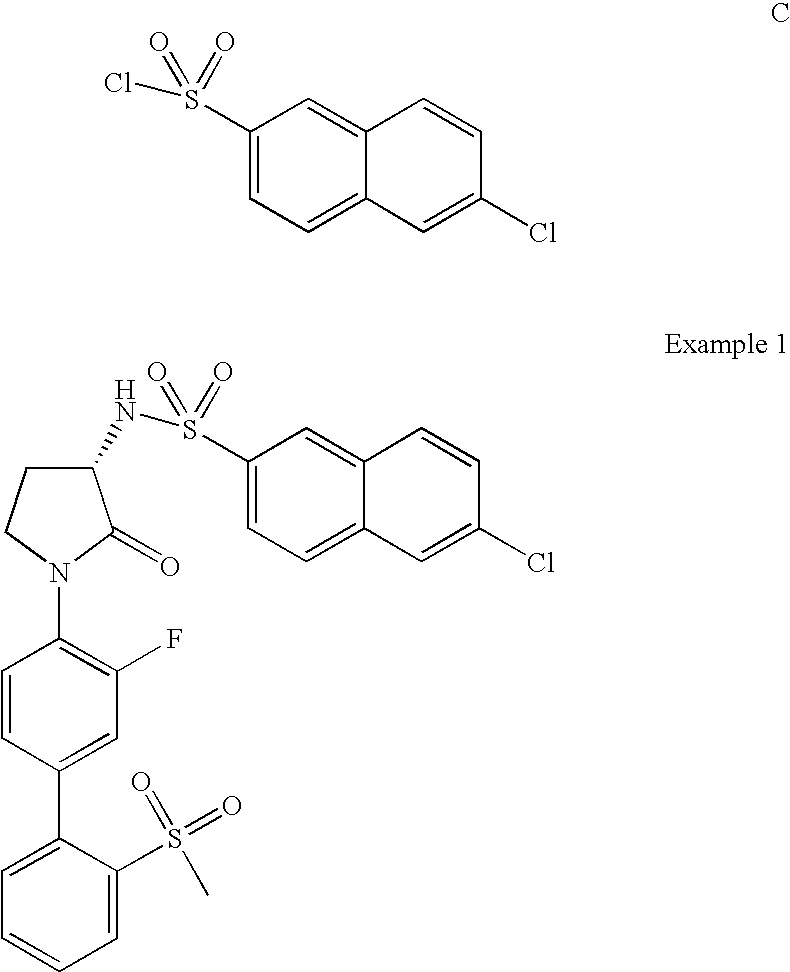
C1=CC(C2=CC=CC=C2S(=O)(=O)C)=CC(F)=C1N1C(=O)C(NS(C2=CC=C3C(=C2)C=CC(Cl)=C3)(=O)=O)CC1.C1(S(Cl)(=O)=O)=CC=C2C(=C1)C=CC(Cl)=C2
